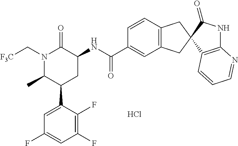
N1(C[F3C])C(C)C(C2=CC(F)=CC(F)=C2F)CC(NC(C2=CC3=C(C=C2)CC2(C3)C(=O)NC3=C2C=CC=N3)=O)C1=O.Cl
